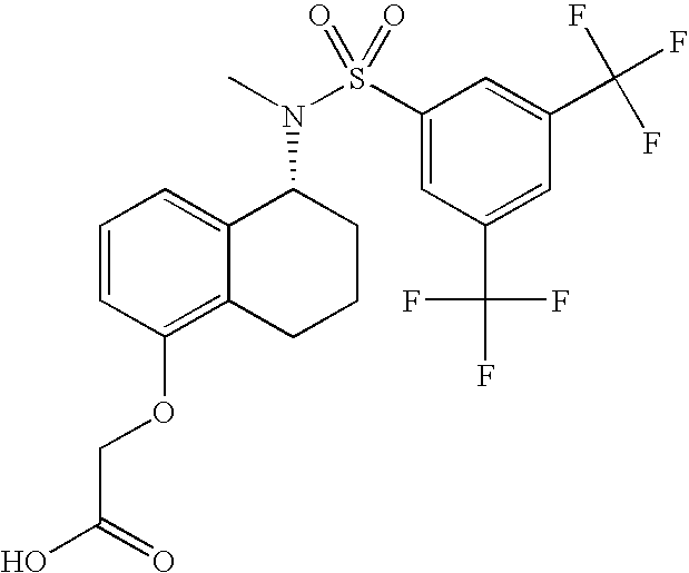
C1=CC(OCC(O)=O)=C2C(=C1)C(N(C)S(C1=CC(C(F)(F)F)=CC(C(F)(F)F)=C1)(=O)=O)CCC2
